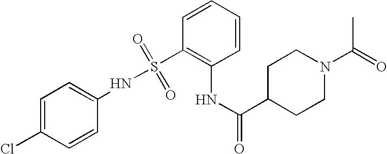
C1=C(Cl)C=CC(NS(C2=C(NC(C3CCN(C(=O)C)CC3)=O)C=CC=C2)(=O)=O)=C1
